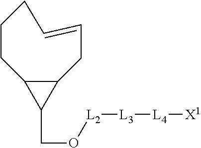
C12C(C1CO[L2][L3][L4][X1])CCCC=CC2
